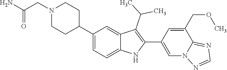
N1(CC(=O)N)CCC(C2=CC=C3C(=C2)C(C(C)C)=C(C2=CN4C(=NC=N4)C(COC)=C2)N3)CC1
